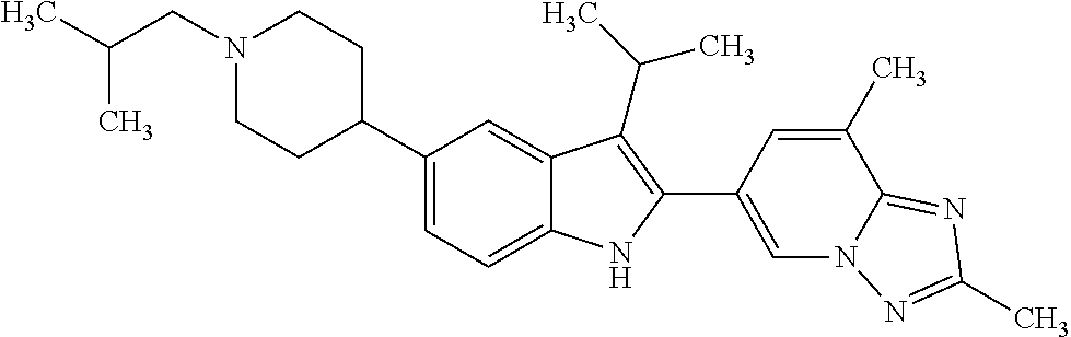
C(N1CCC(C2=CC=C3C(=C2)C(C(C)C)=C(C2=CN4C(=NC(C)=N4)C(C)=C2)N3)CC1)C(C)C
